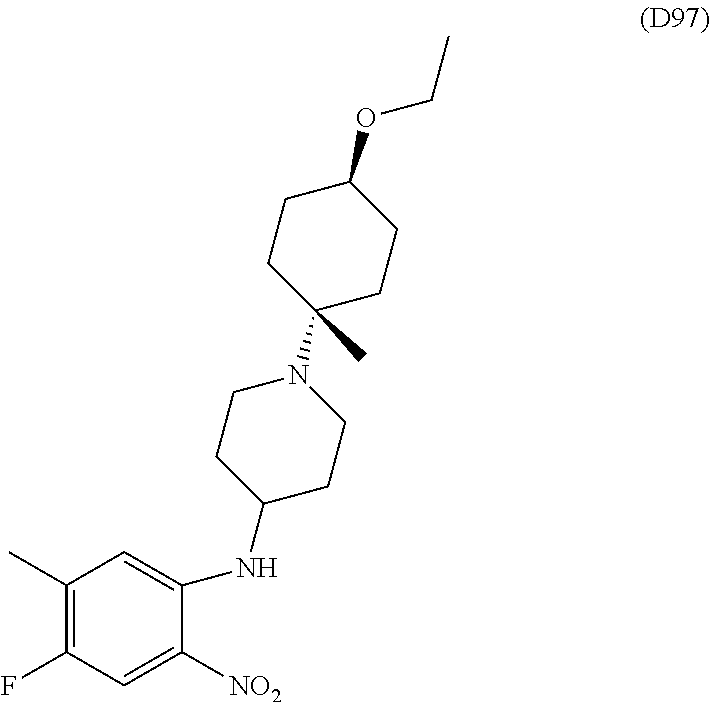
C1(C)=C(F)C=C([NO2])C(NC2CCN(C3(C)CCC(OCC)CC3)CC2)=C1
